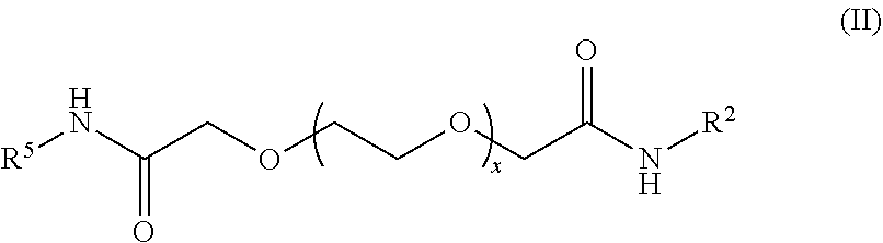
[R5]NC(COCCOCC(N[R2])=O)=O
